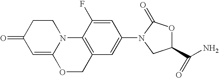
C1=C2N(CCC1=O)C1=C(CO2)C=C(N2C(=O)OC(C(N)=O)C2)C=C1F
